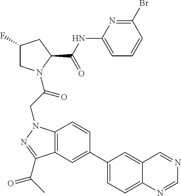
C1(NC(C2CC(F)CN2C(CN2C3=C(C(C(C)=O)=N2)C=C(C2=CC=C4C(=C2)C=NC=N4)C=C3)=O)=O)=CC=CC(Br)=N1
